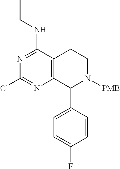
C12=C(C(C3=CC=C(F)C=C3)N([PMB])CC1)N=C(Cl)N=C2NCC
